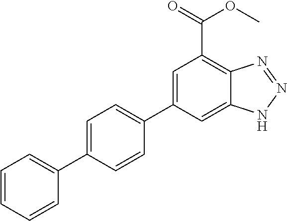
C1=CC=CC(C2=CC=C(C3=CC(C(=O)OC)=C4C(=C3)NN=N4)C=C2)=C1
